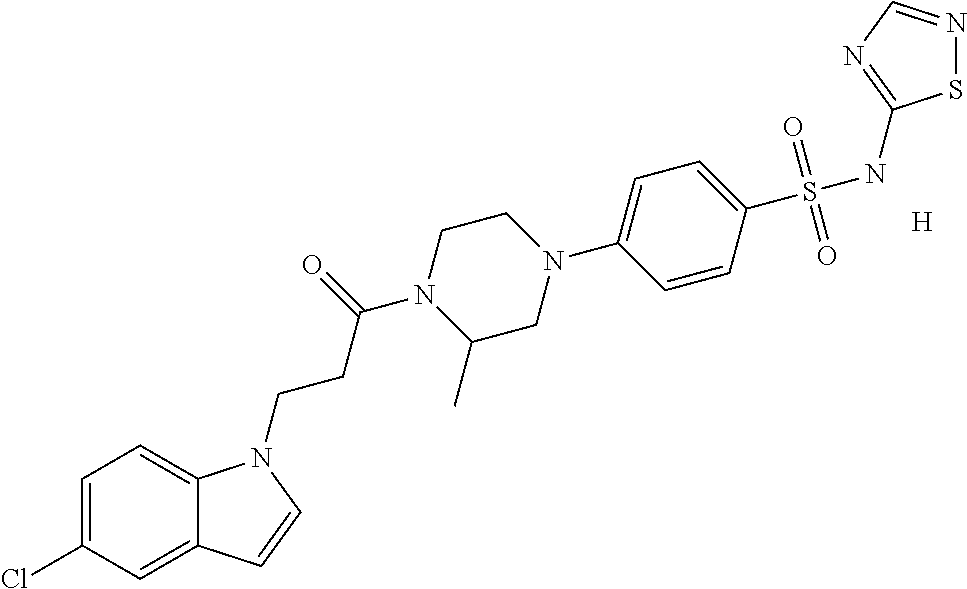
[H].C1=C(Cl)C=C2C(=C1)N(CCC(=O)N1C(C)CN(C3=CC=C(S(NC4=NC=NS4)(=O)=O)C=C3)CC1)C=C2
